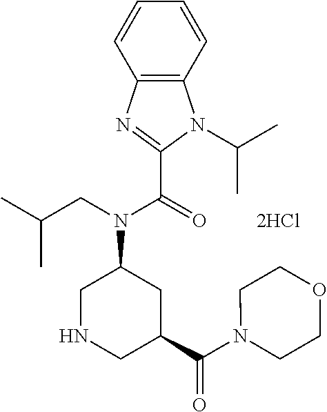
C12=C(C=CC=C1)N(C(C)C)C(C(N(CC(C)C)C1CNCC(C(N3CCOCC3)=O)C1)=O)=N2
